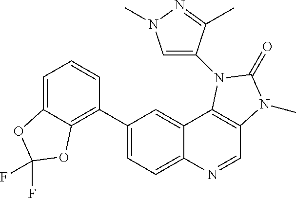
C1=C2C(=C(C3=CC=C4C(=C3)C3=C(C=N4)N(C)C(=O)N3C3=CN(C)N=C3C)C=C1)OC(F)(F)O2
